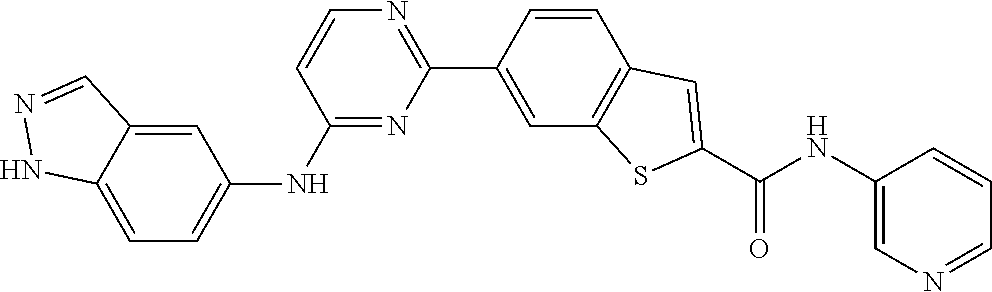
C1(NC2=CC=C3C(=C2)C=NN3)=NC(C2=CC3=C(C=C2)C=C(C(NC2=CN=CC=C2)=O)S3)=NC=C1
